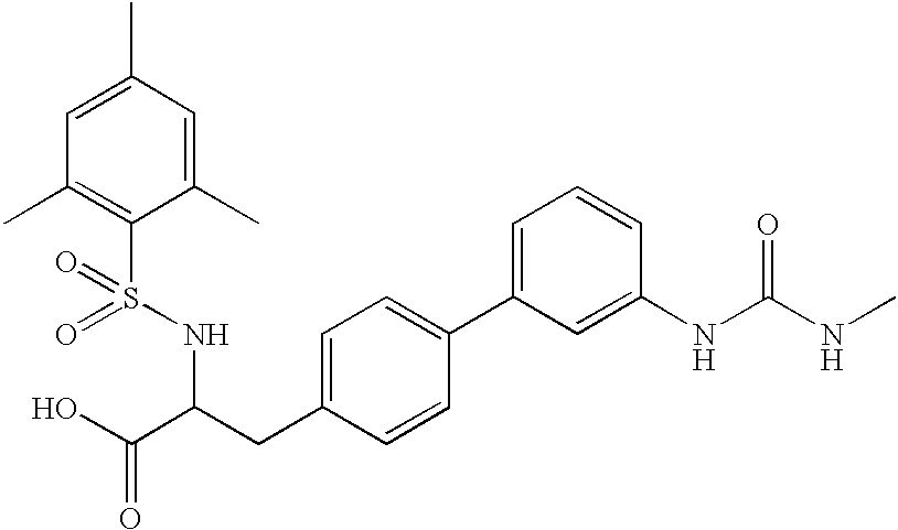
C1=C(C)C=C(C)C(S(NC(C(O)=O)CC2=CC=C(C3=CC=CC(NC(NC)=O)=C3)C=C2)(=O)=O)=C1C
